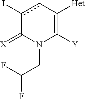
c1(I)cC([Het])=C([Y])N(CC(F)F)C1=[X]
